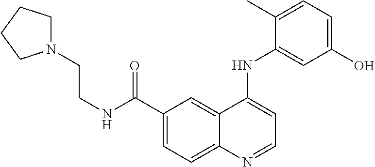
C(NC(C1=CC=C2C(=C1)C(NC1=CC(O)=CC=C1C)=CC=N2)=O)CN1CCCC1
